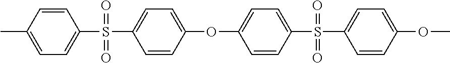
C1(S(C2=CC=C(C)C=C2)(=O)=O)=CC=C(OC2=CC=C(S(C3=CC=C(OC)C=C3)(=O)=O)C=C2)C=C1
